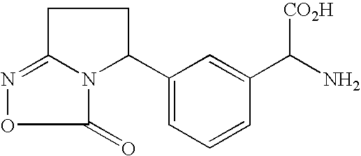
C1C2=NOC(=O)N2C(C2=CC=CC(C(N)[CO2H])=C2)C1
